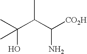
CC(C(C([CO2H])N)C)(O)C
